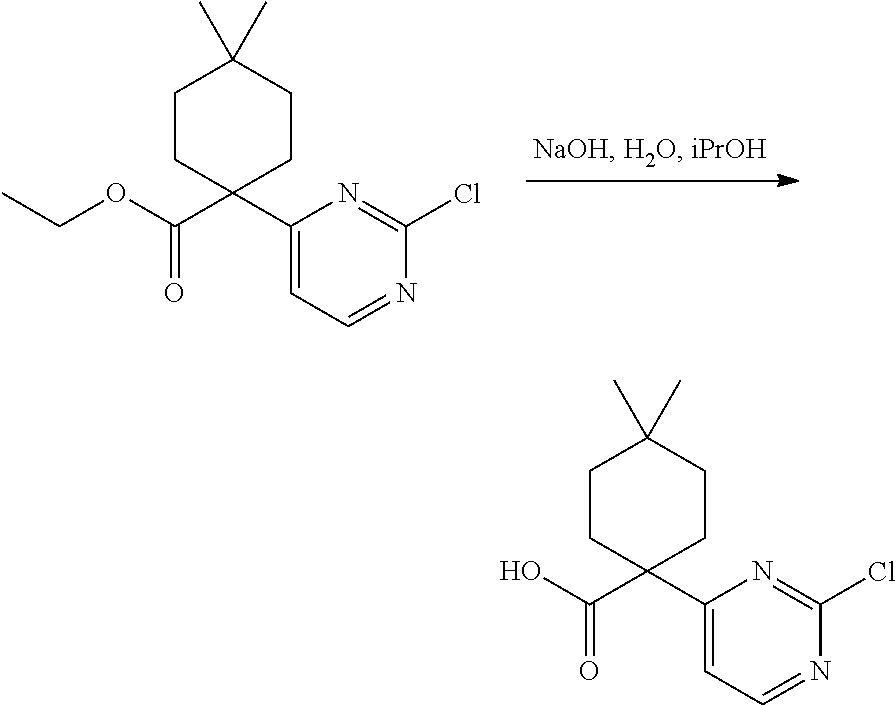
C1(C2(C(OCC)=O)CCC(C)(C)CC2)=CC=NC(Cl)=N1.C1(C2(C(O)=O)CCC(C)(C)CC2)=CC=NC(Cl)=N1
